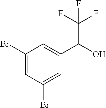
C1(Br)=CC(Br)=CC(C(O)C(F)(F)F)=C1
